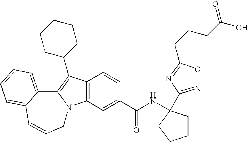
C12=C(C=C(C(NC3(C4=NOC(CCCC(O)=O)=N4)CCCC3)=O)C=C1)N1C(=C2C2CCCCC2)C2=CC=CC=C2C=CC1
